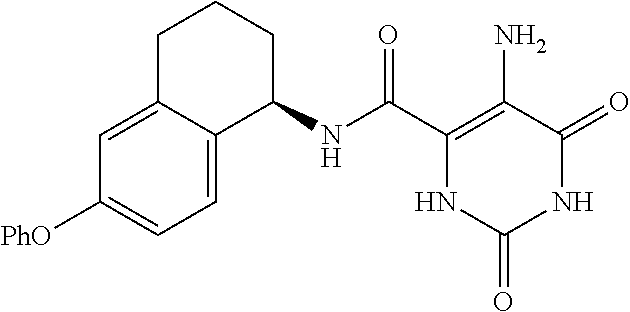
C(C1=C(N)C(=O)NC(=O)N1)(=O)NC1CCCC2=CC([PhO])=CC=C12
